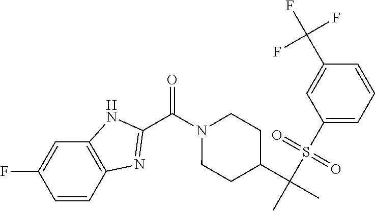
C(N1CCC(C(C)(S(C2=CC=CC(C(F)(F)F)=C2)(=O)=O)C)CC1)(=O)C1=NC2=C(C=C(F)C=C2)N1
